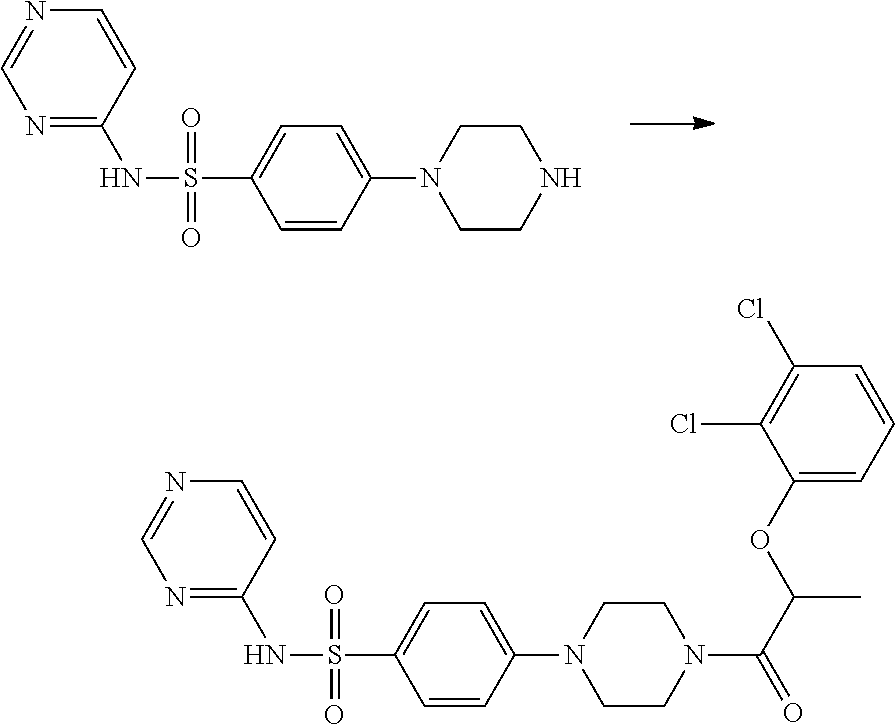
C1=CC(N2CCNCC2)=CC=C1S(=O)(=O)NC1=NC=NC=C1.C1=CC(N2CCN(C(C(OC3=CC=CC(Cl)=C3Cl)C)=O)CC2)=CC=C1S(=O)(=O)NC1=NC=NC=C1
